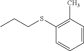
C1(SCCC)=C(C)C=CC=C1
